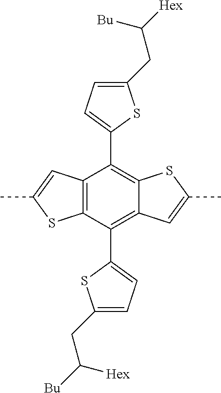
C1(CC([Bu])[Hex])=CC=C(C2=C3C(=C(C4=CC=C(CC([Bu])[Hex])S4)C4=C2SC(C)=C4)SC(C)=C3)S1
